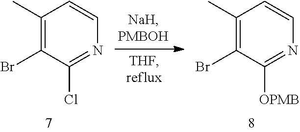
C1(C)=C(Br)C(Cl)=NC=C1.C1(C)=C(Br)C([OPMB])=NC=C1
